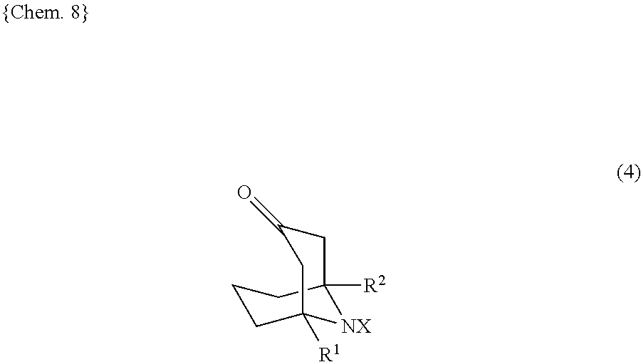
O=C1CC2([R2])CCCC([R1])(C1)[NX]2
